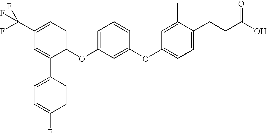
C1=C(C2=CC=C(F)C=C2)C(OC2=CC=CC(OC3=CC=C(CCC(O)=O)C(C)=C3)=C2)=CC=C1C(F)(F)F
